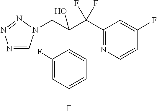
N1=CN(CC(C(C2=NC=CC(F)=C2)(F)F)(O)C2=CC=C(F)C=C2F)N=N1
